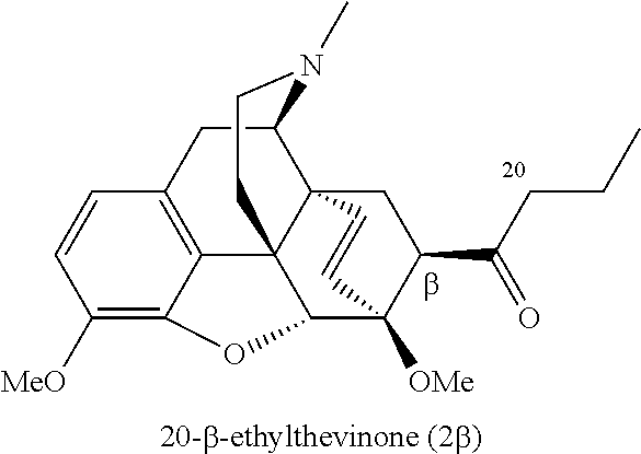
C1([MeO])=C2C3=C(C=C1)CC1C45C3(C(C([OMe])(C(C(CCC)=O)C4)C=C5)O2)CCN1C
